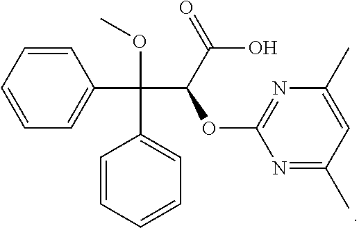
C1=CC=C(C(OC)(C(C(=O)O)OC2=NC(C)=CC(C)=N2)C2=CC=CC=C2)C=C1
